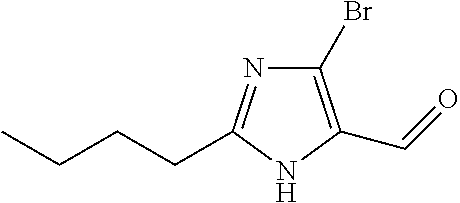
C1(Br)=C(C=O)NC(CCCC)=N1
